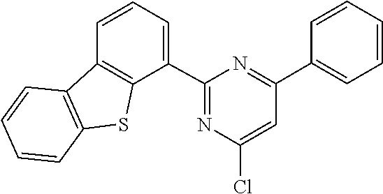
C1=CC(C2=NC(C3=CC=CC4=C3SC3=C4C=CC=C3)=NC(Cl)=C2)=CC=C1
